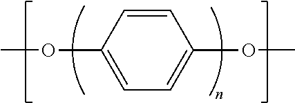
COC1=CC=C(OC)C=C1
